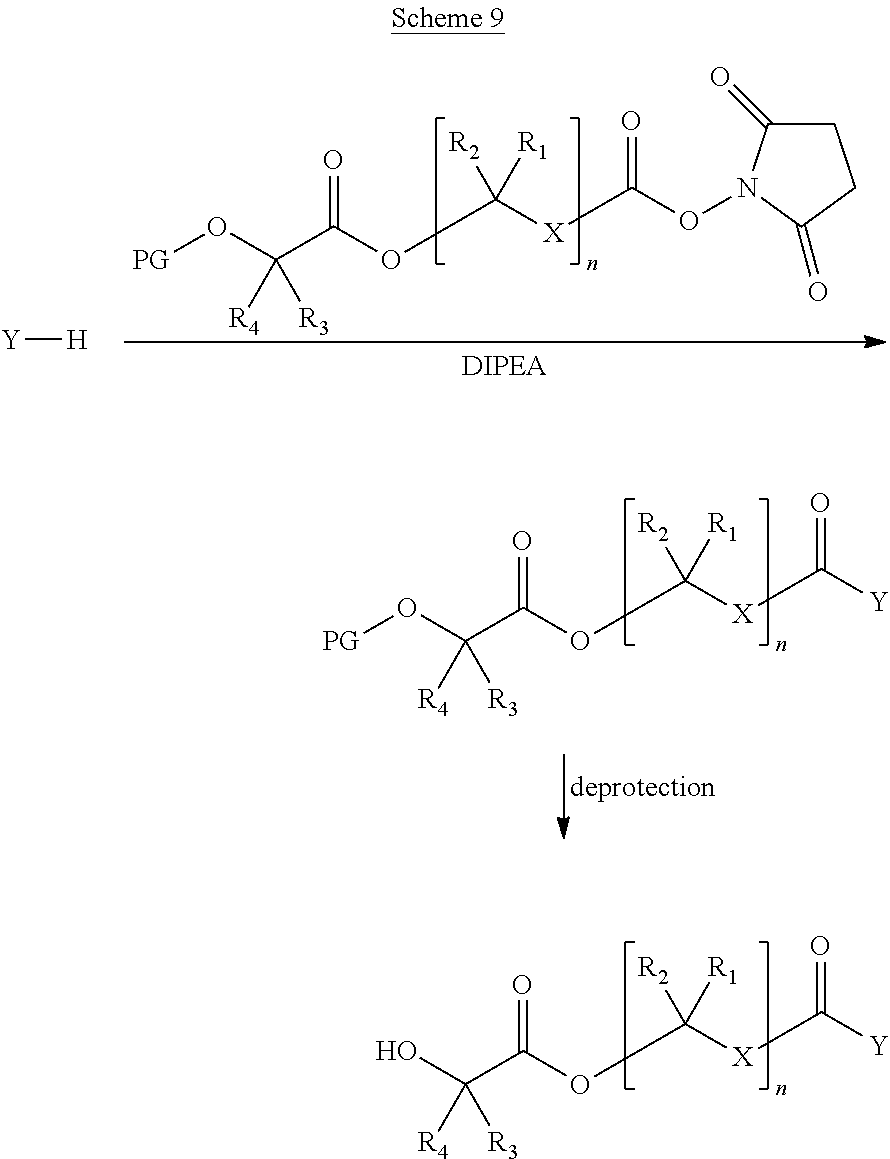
[PG]OC(C(=O)OC([X]C(ON1C(=O)CCC1=O)=O)([R2])[R1])([R4])[R3].[Y][H].[PG]OC(C(=O)OC([X]C([Y])=O)([R2])[R1])([R4])[R3].OC(C(=O)OC([X]C([Y])=O)([R2])[R1])([R4])[R3]
